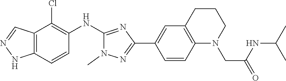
C12=C(NN=C1)C=CC(NC1=NC(C3=CC4=C(N(CC(NC(C)C)=O)CCC4)C=C3)=NN1C)=C2Cl
